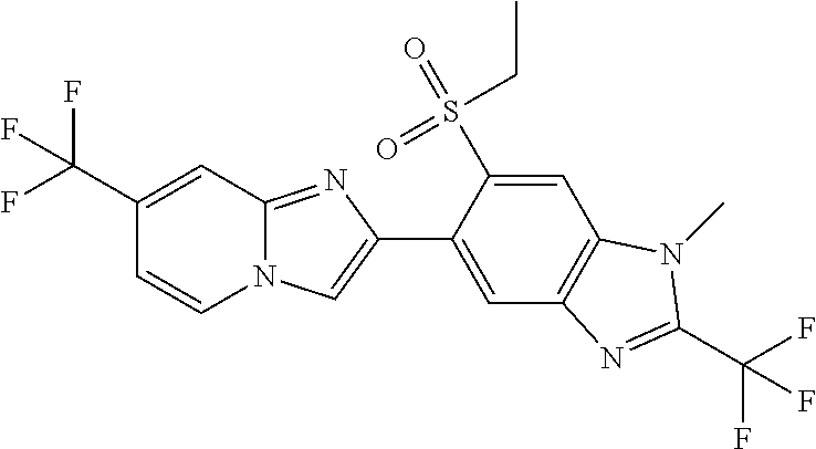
FC(C1=CC2=NC(C3=CC4=C(C=C3S(=O)(=O)CC)N(C)C(C(F)(F)F)=N4)=CN2C=C1)(F)F
